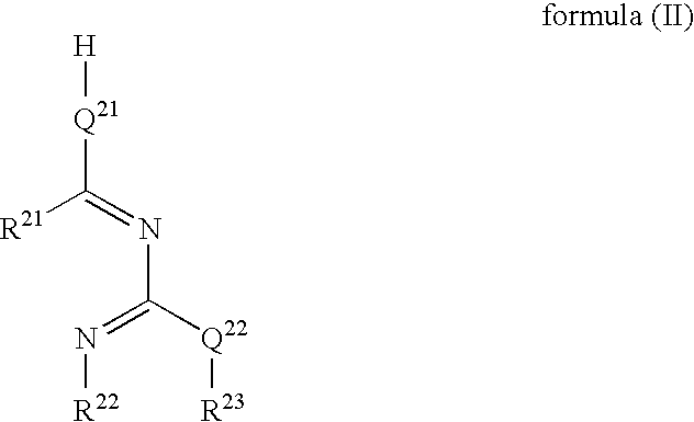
[R21]C(=NC([Q22][R23])=N[R22])[Q21][H]
